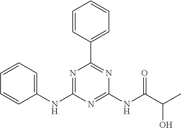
C1=CC=C(NC2=NC(C3=CC=CC=C3)=NC(NC(C(C)O)=O)=N2)C=C1
